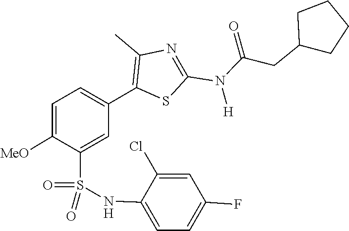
C(N(C1=NC(C)=C(C2=CC=C([MeO])C(S(=O)(=O)NC3=CC=C(F)C=C3Cl)=C2)S1)[H])(CC1CCCC1)=O
